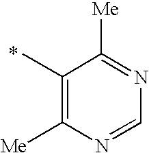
C1(C)=C([Me])N=CN=C1[Me]
